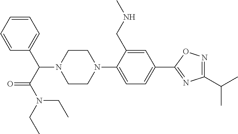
C1=CC=C(C(N2CCN(C3=CC=C(C4=NC(C(C)C)=NO4)C=C3CNC)CC2)C(N(CC)CC)=O)C=C1
